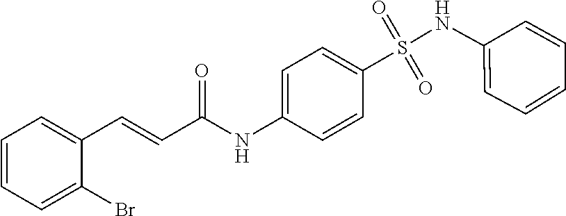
C1=CC=C(Br)C(C=CC(NC2=CC=C(S(=O)(=O)NC3=CC=CC=C3)C=C2)=O)=C1
